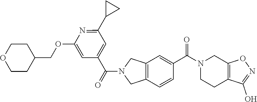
C12=C(C=CC(C(N3CCC4=C(C3)ON=C4O)=O)=C1)CN(C(C1=CC(C3CC3)=NC(OCC3CCOCC3)=C1)=O)C2
